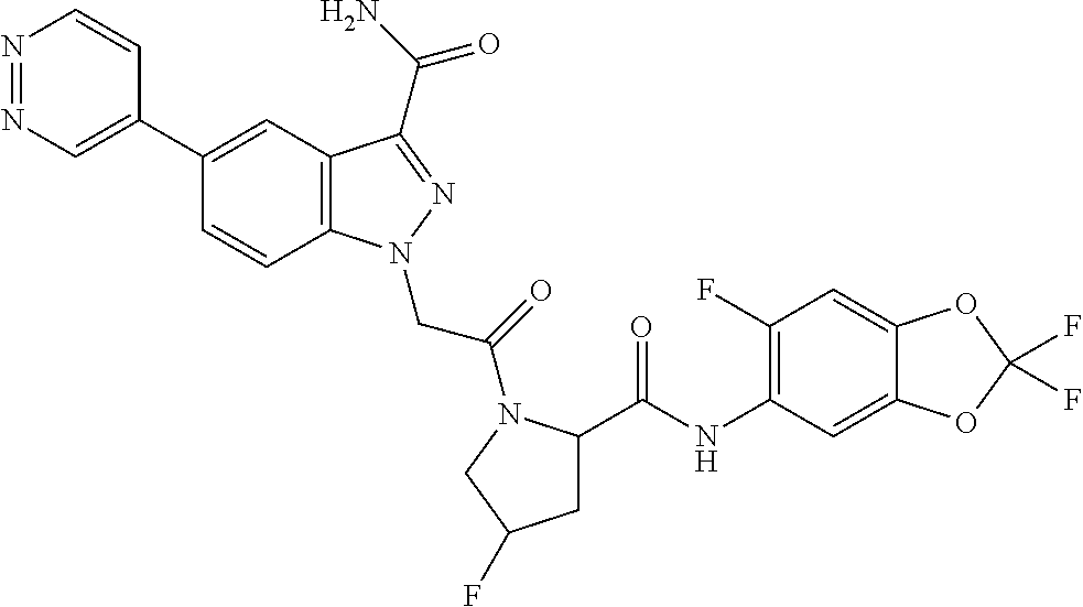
N1=NC=C(C2=CC3=C(C=C2)N(CC(=O)N2C(C(NC4=C(F)C=C5C(=C4)OC(F)(F)O5)=O)CC(F)C2)N=C3C(N)=O)C=C1
